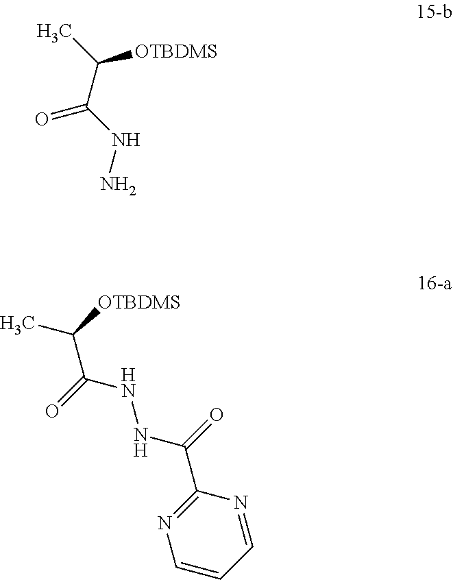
C(C(=O)NNC(C1=NC=CC=N1)=O)([OTBDMS])C.C(C(=O)NN)([OTBDMS])C
